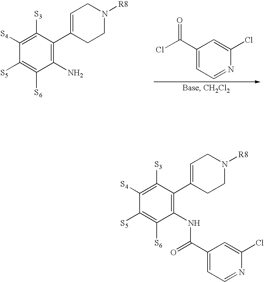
C1([S4])=C([S3])C(C2=CCN([R8])CC2)=C(N)C([S6])=C1[S5].C1([S4])=C([S3])C(C2=CCN([R8])CC2)=C(NC(C2=CC=NC(Cl)=C2)=O)C([S6])=C1[S5].C1(C(Cl)=O)=CC=NC(Cl)=C1
